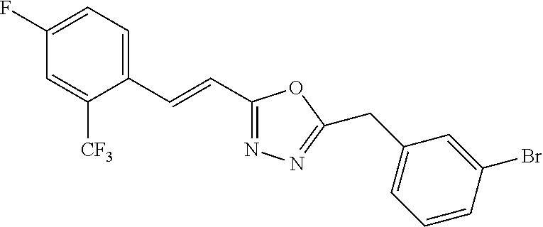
C1(F)=CC=C(C=CC2=NN=C(CC3=CC=CC(Br)=C3)O2)C([CF3])=C1
